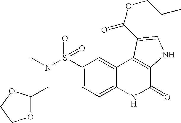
N(S(C1=CC=C2C(=C1)C1=C(C(=O)N2)NC=C1C(OCCC)=O)(=O)=O)(C)CC1OCCO1
